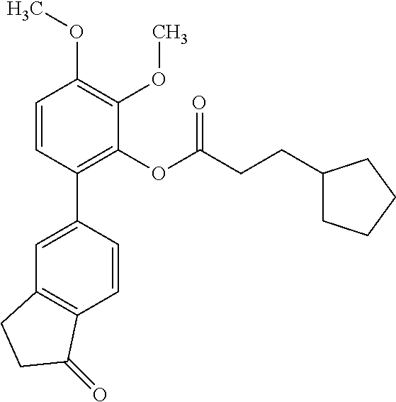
C1=CC(C2=CC3=C(C=C2)C(=O)CC3)=C(OC(CCC2CCCC2)=O)C(OC)=C1OC
